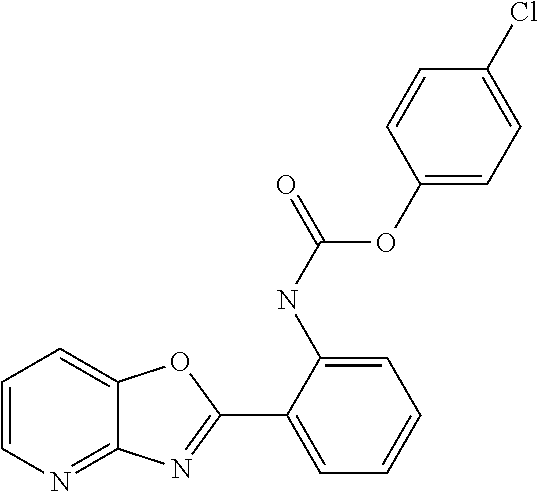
C1(NC(=O)OC2=CC=C(Cl)C=C2)=CC=CC=C1C1=NC2=NC=CC=C2O1
